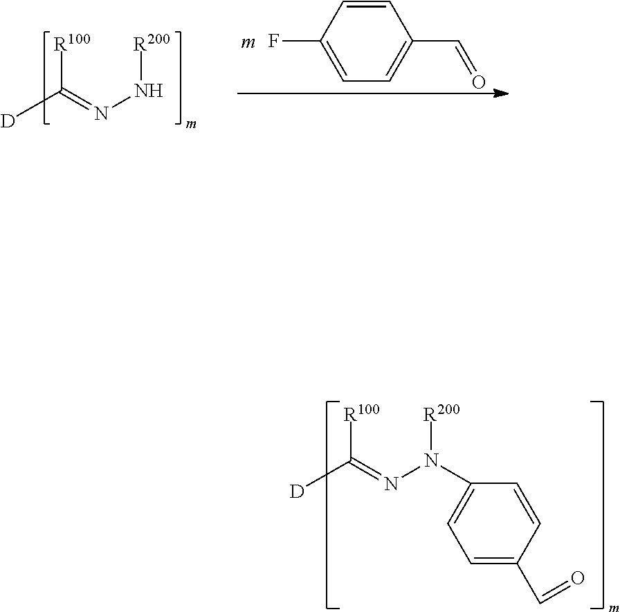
C1=CC(F)=CC=C1C=O.[R100]C(=NN[R200])[D].[R100]C(=NN([R200])C1=CC=C(C=O)C=C1)[D]
